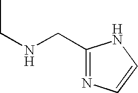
C1(CNCC)=NC=CN1
